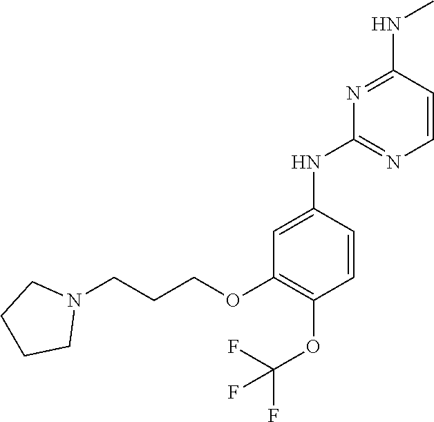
C1=CC(NC2=NC=CC(NC)=N2)=CC(OCCCN2CCCC2)=C1OC(F)(F)F
